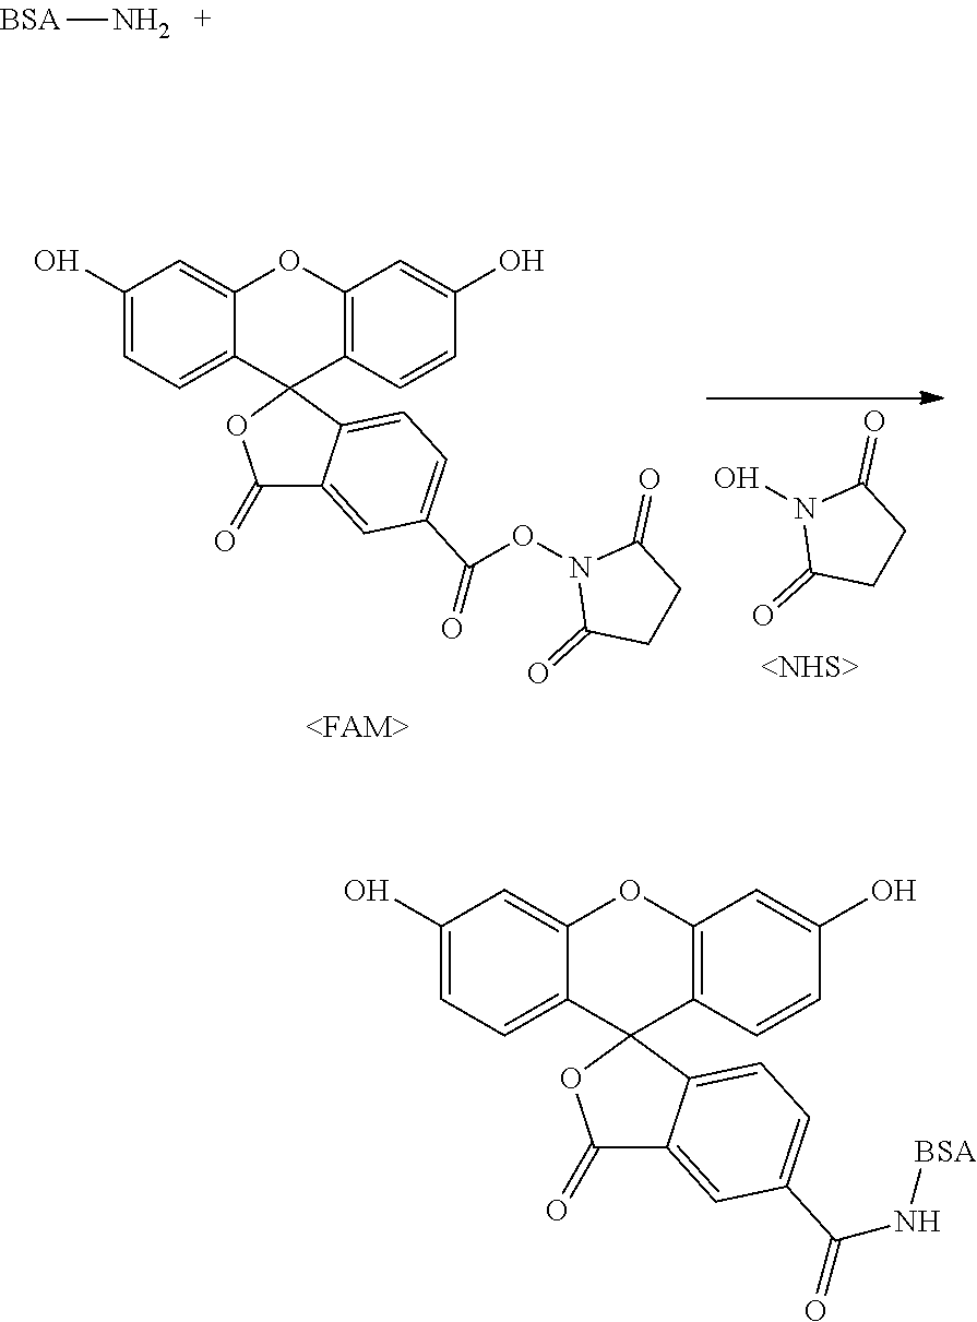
C1(O)=CC=C2C(=C1)OC1=C(C23OC(=O)C2=CC(C(ON4C(=O)CCC4=O)=O)=CC=C32)C=CC(O)=C1.ON1C(=O)CCC1=O.C1(O)=CC=C2C(=C1)OC1=C(C23OC(=O)C2=CC(C(N[BSA])=O)=CC=C32)C=CC(O)=C1.[BSA]N
